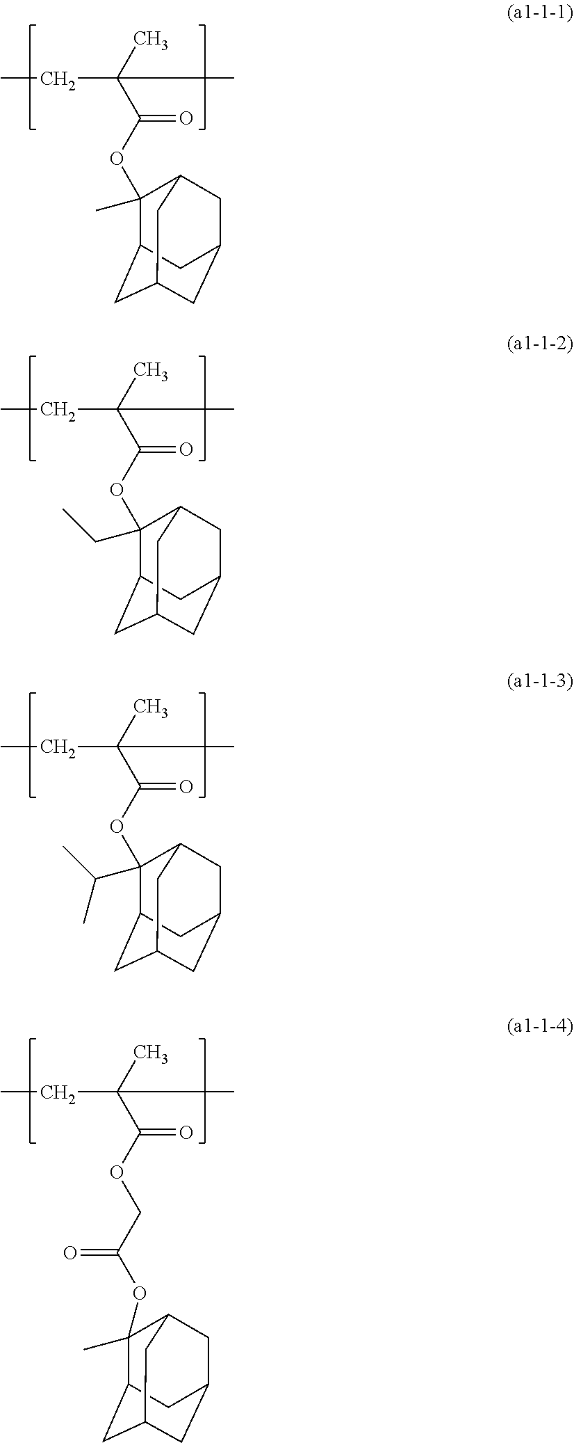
C(C(C)(C(OC1(C)C2CC3CC(CC1C3)C2)=O)C)C.C(C(C)(C(OC1(CC)C2CC3CC(CC1C3)C2)=O)C)C.C(C(C)(C(OC1(C(C)C)C2CC3CC(CC1C3)C2)=O)C)C.C(C(C)(C(OCC(OC1(C)C2CC3CC(CC1C3)C2)=O)=O)C)C
